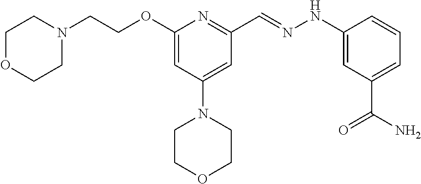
C1OCCN(CCOC2=CC(N3CCOCC3)=CC(C=NNC3=CC(C(N)=O)=CC=C3)=N2)C1
